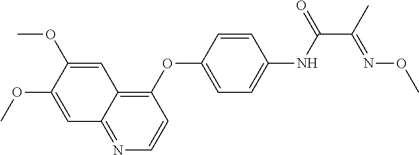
C1(OC2=CC=C(NC(C(C)=NOC)=O)C=C2)=C2C(=NC=C1)C=C(OC)C(OC)=C2
